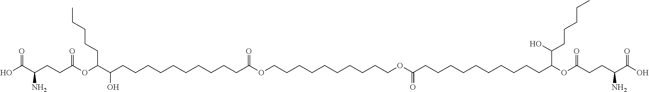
OC(C(CCC(OC(C(CCCCCCCCCCC(OCCCCCCCCCCOC(CCCCCCCCCCC(C(O)CCCCC)OC(CCC(C(O)=O)N)=O)=O)=O)O)CCCCC)=O)N)=O
